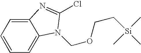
C12=CC=CC=C1N(COCC[Si](C)(C)C)C(Cl)=N2
